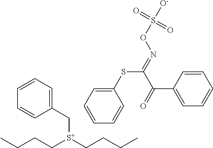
C([S+](CCCC)CCCC)C1=CC=CC=C1.C1=CC=C(SC(=NOS([O-])(=O)=O)C(=O)C2=CC=CC=C2)C=C1
